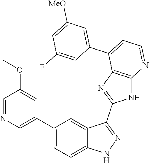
C1(C2=CC=C3C(=C2)C(C2=NC4=C(N2)N=CC=C4C2=CC([MeO])=CC(F)=C2)=NN3)=CN=CC(OC)=C1
